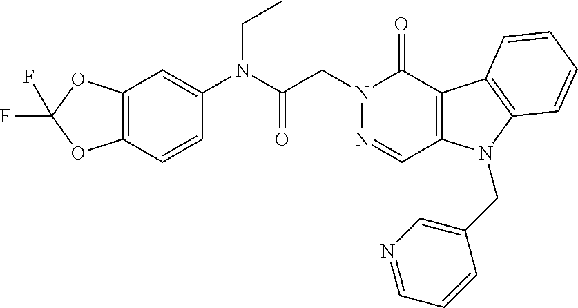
C12=C(OC(F)(F)O1)C=C(N(C(CN1N=CC3=C(C1=O)C1=C(N3CC3=CN=CC=C3)C=CC=C1)=O)CC)C=C2
